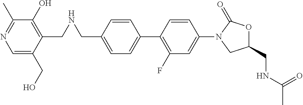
C1=C(CNCC2=C(O)C(C)=NC=C2CO)C=CC(C2=C(F)C=C(N3CC(CNC(C)=O)OC3=O)C=C2)=C1
